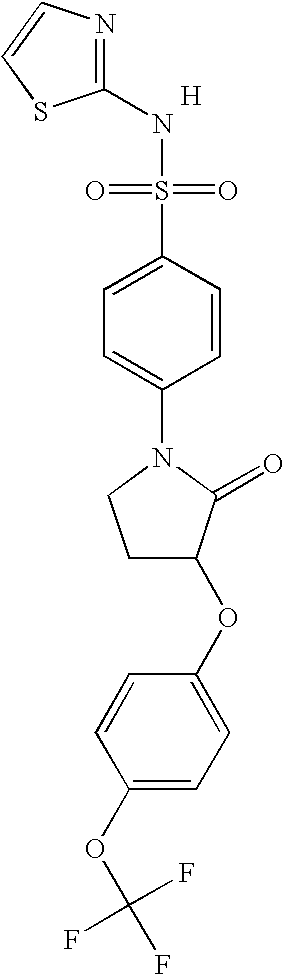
N1=C(NS(=O)(=O)C2=CC=C(N3CCC(OC4=CC=C(OC(F)(F)F)C=C4)C3=O)C=C2)SC=C1.[H]
